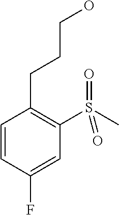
C1=CC(F)=CC(S(C)(=O)=O)=C1CCCO
